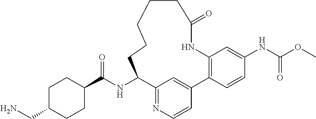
NCC1CCC(C(NC2C3=NC=CC(=C3)C3=C(C=C(NC(OC)=O)C=C3)NC(=O)CCCCC2)=O)CC1
